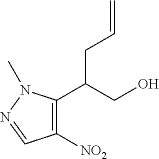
C1([NO2])=C(C(CO)CC=C)N(C)N=C1
